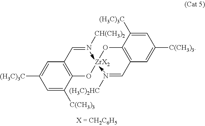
C1([(H3C)3C])=CC(C=N[CH(CH3)2])=C(O[ZrX2]OC2=C(C=N[(H3C)2HC])C=C([C(CH3)3])C=C2[(H3C)3C])C([C(CH3)3])=C1
